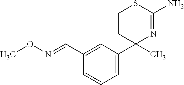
C1=CC(C=NOC)=CC(C2(C)N=C(N)SCC2)=C1
